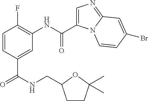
C1=CC(C(NCC2CCC(C)(C)O2)=O)=CC(NC(=O)C2=CN=C3N2C=CC(Br)=C3)=C1F
